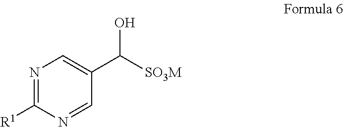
C1=C(C(O)[SO3M])C=NC([R1])=N1
